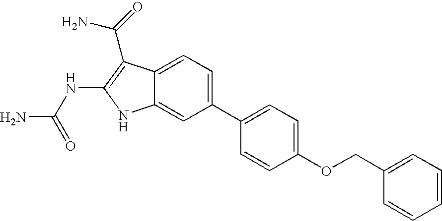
C1(C2=CC=C(OCC3=CC=CC=C3)C=C2)=CC=C2C(=C1)NC(NC(N)=O)=C2C(N)=O
